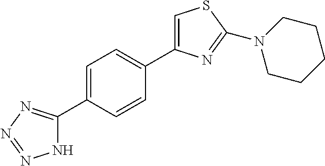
C1=C(C2=NN=NN2)C=CC(C2=CSC(N3CCCCC3)=N2)=C1
